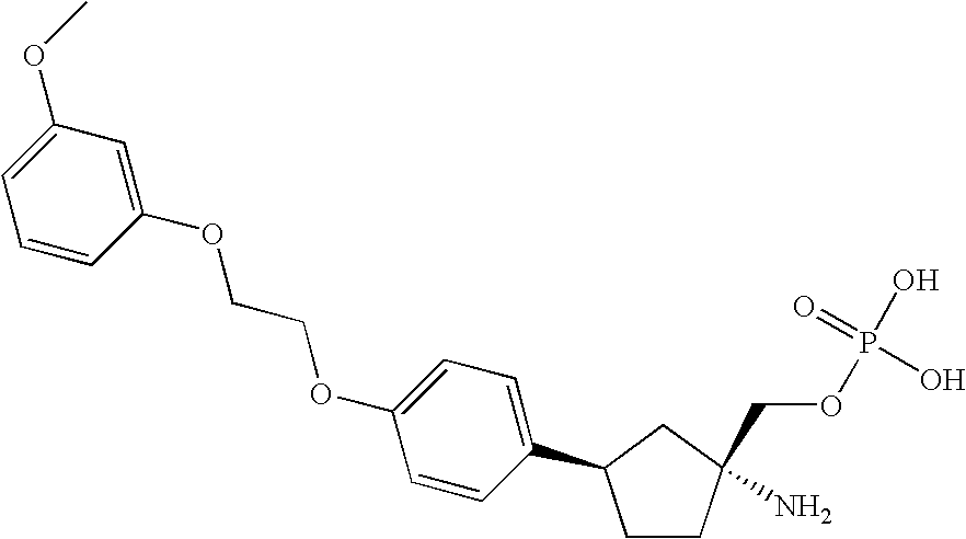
C1CC(N)(COP(O)(=O)O)CC1C1=CC=C(OCCOC2=CC(OC)=CC=C2)C=C1
